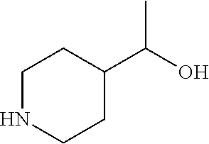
C1CC(C(O)C)CCN1
